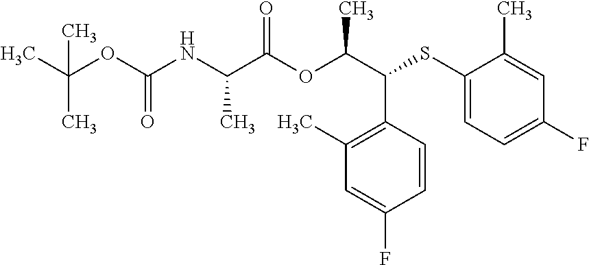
CC(OC(NC(C(OC(C(SC1=CC=C(F)C=C1C)C1=C(C)C=C(F)C=C1)C)=O)C)=O)(C)C
